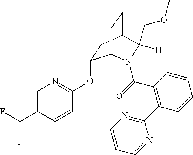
C1=C(C(F)(F)F)C=CC(OC2CC3CCC2N(C(=O)C2=C(C4=NC=CC=N4)C=CC=C2)C3(COC)[H])=N1
